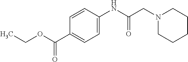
C1=C(NC(=O)CN2CCCCC2)C=CC(C(=O)OCC)=C1
